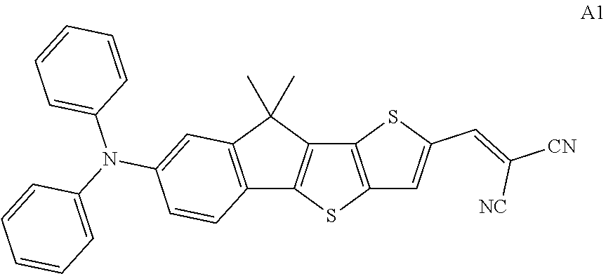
C12=C(SC3=C1SC(C=C([NC])[CN])=C3)C1=C(C2(C)C)C=C(N(C2=CC=CC=C2)C2=CC=CC=C2)C=C1
